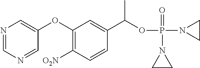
C1(OC2=CN=CN=C2)=C([O2N])C=CC(C(OP(N2CC2)(=O)N2CC2)C)=C1
